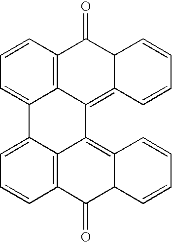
C1=CC=C2C3=C1C(=O)C1C(=C3C3=C4C(C(=O)C5=C3C2=CC=C5)C=CC=C4)C=CC=C1
